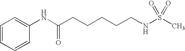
C(C(NC1=CC=CC=C1)=O)CCCCNS(C)(=O)=O
